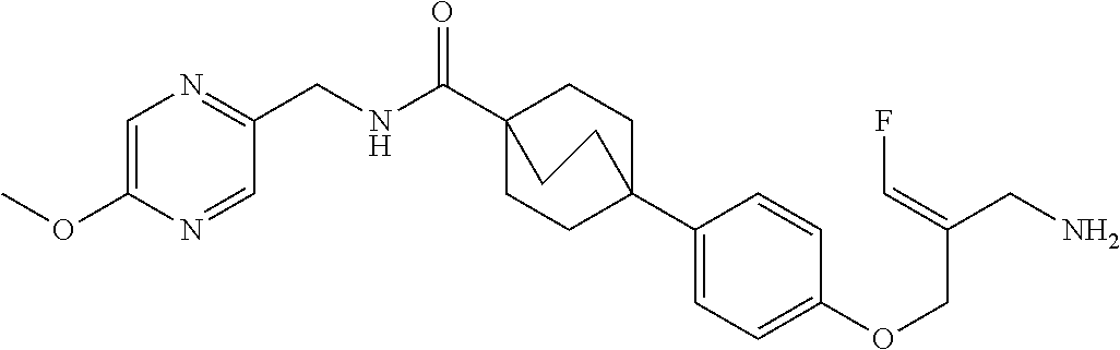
N(C(C12CCC(C3=CC=C(OCC(CN)=CF)C=C3)(CC1)CC2)=O)CC1=NC=C(OC)N=C1
